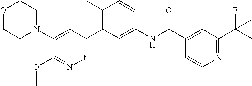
C1(N2CCOCC2)=CC(C2=C(C)C=CC(NC(C3=CC(C(C)(F)C)=NC=C3)=O)=C2)=NN=C1OC
